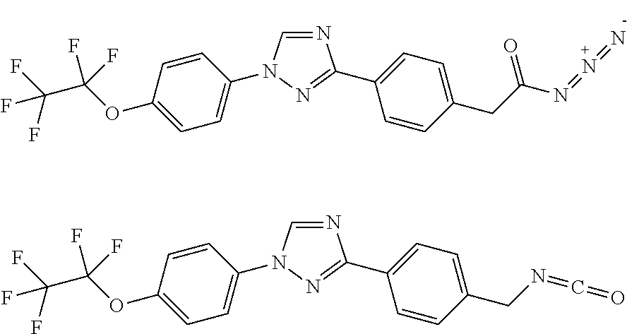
N1=CN(C2=CC=C(OC(F)(F)C(F)(F)F)C=C2)N=C1C1=CC=C(CC(N=N=N)=O)C=C1.N1=CN(C2=CC=C(OC(F)(F)C(F)(F)F)C=C2)N=C1C1=CC=C(CN=C=O)C=C1
